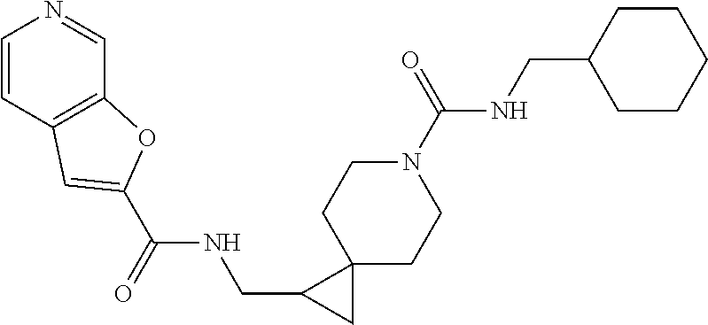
C1=CC2=C(C=N1)OC(C(=O)NCC1CC13CCN(C(=O)NCC1CCCCC1)CC3)=C2
